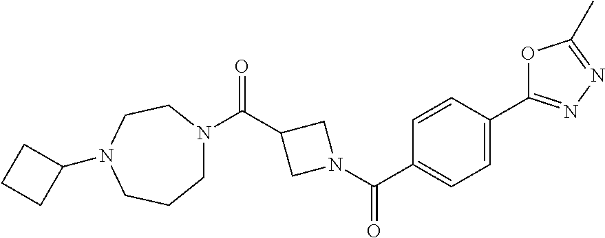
C1N(C(C2CN(C(C3=CC=C(C4=NN=C(C)O4)C=C3)=O)C2)=O)CCN(C2CCC2)CC1
